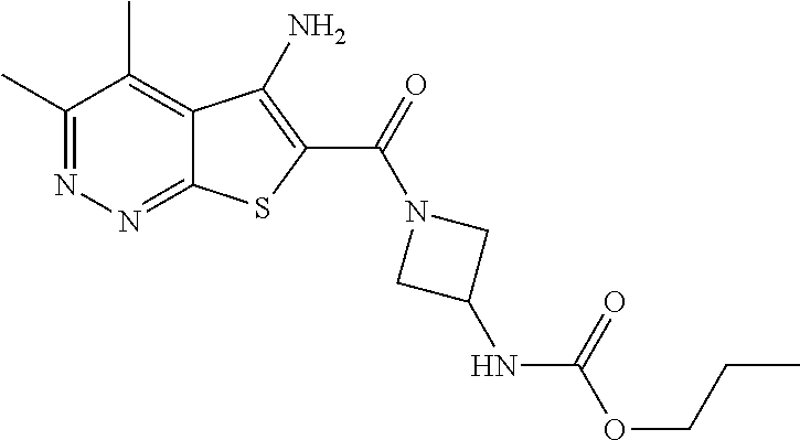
C1(C)=NN=C2C(=C1C)C(N)=C(C(=O)N1CC(NC(OCCC)=O)C1)S2
